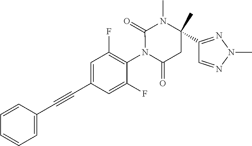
C1=CC(C#CC2=CC(F)=C(N3C(=O)CC(C4=NN(C)N=C4)(C)N(C)C3=O)C(F)=C2)=CC=C1
